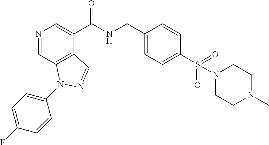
N1=CC2=C(C(C(NCC3=CC=C(S(=O)(=O)N4CCN(C)CC4)C=C3)=O)=C1)C=NN2C1=CC=C(F)C=C1
